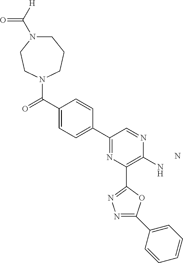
N.C1N(C([H])=O)CCN(C(=O)C2=CC=C(C3=NC(C4=NN=C(C5=CC=CC=C5)O4)=C(N)N=C3)C=C2)CC1
